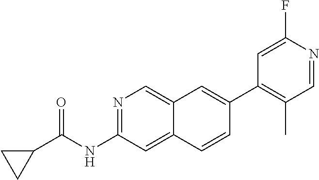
N1=C(NC(C2CC2)=O)C=C2C(=C1)C=C(C1=C(C)C=NC(F)=C1)C=C2
